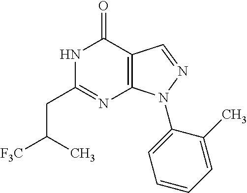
[F3C]C(C)CC1=NC2=C(C(=O)N1)C=NN2C1=CC=CC=C1C
